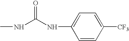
N(C(NC)=O)C1=CC=C([CF3])C=C1
